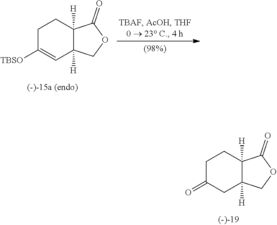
C1C([TBSO])=CC2([H])C([H])(C1)C(=O)OC2.C1C(=O)CC2([H])C([H])(C1)C(=O)OC2
